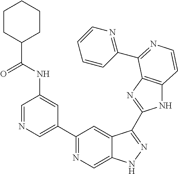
C1=NC=C(C2=NC=C3C(=C2)C(C2=NC4=C(N2)C=CN=C4C2=NC=CC=C2)=NN3)C=C1NC(C1CCCCC1)=O
